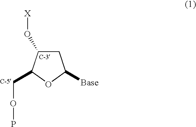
O(C1CC([Base])OC1COP)[X]
